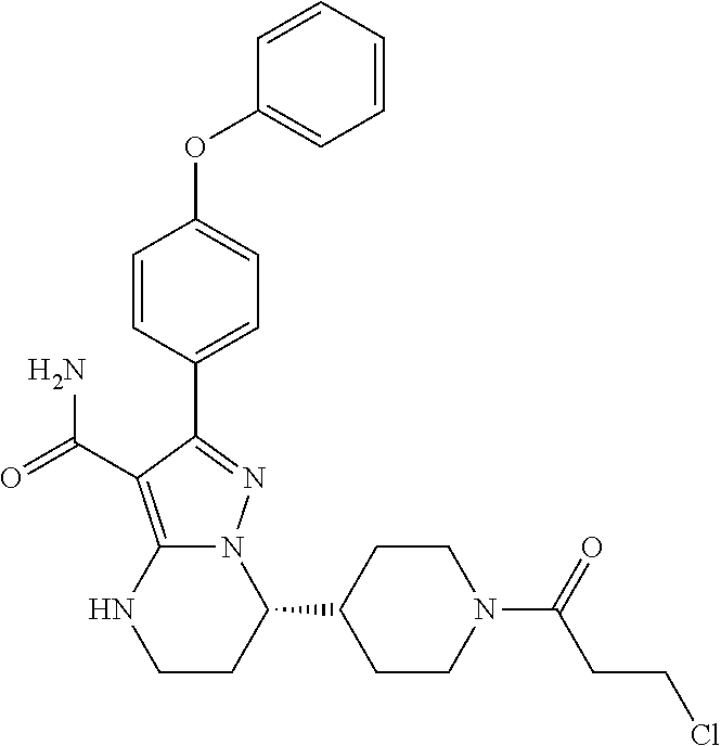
O(C1=CC=C(C2=NN3C(=C2C(=O)N)NCCC3C2CCN(C(CCCl)=O)CC2)C=C1)C1=CC=CC=C1
